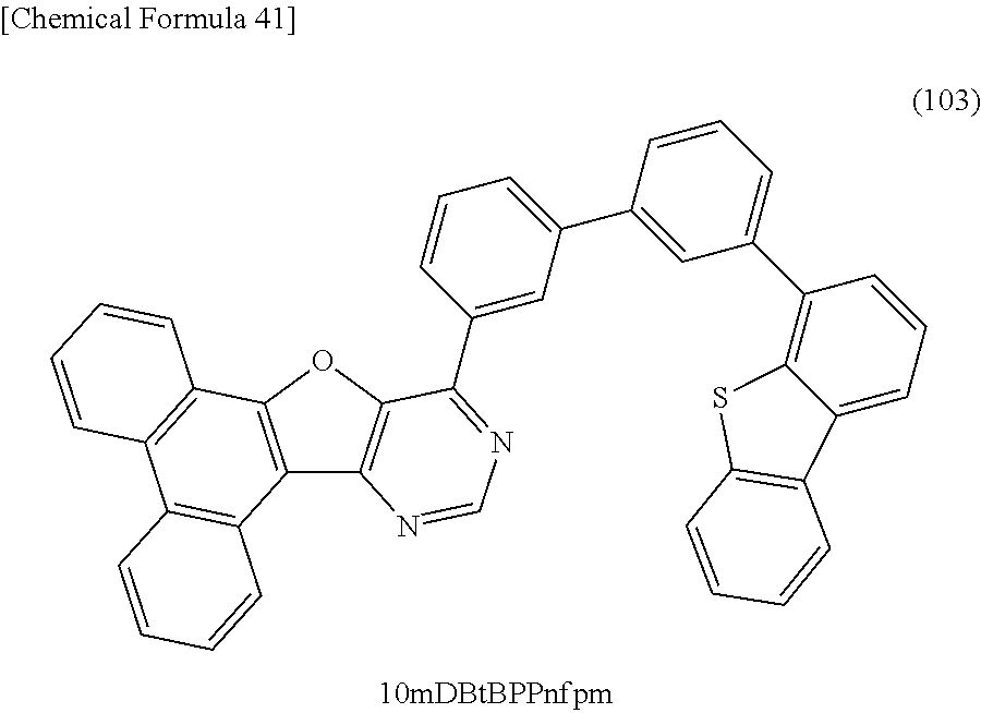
C12=C(OC3=C1N=CN=C3C1=CC(C3=CC(C4=C5C(=CC=C4)C4=C(S5)C=CC=C4)=CC=C3)=CC=C1)C1=C(C3=C2C=CC=C3)C=CC=C1
